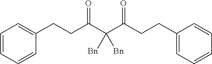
C(C(C(=O)CCC1=CC=CC=C1)([Bn])[Bn])(CCC1=CC=CC=C1)=O
